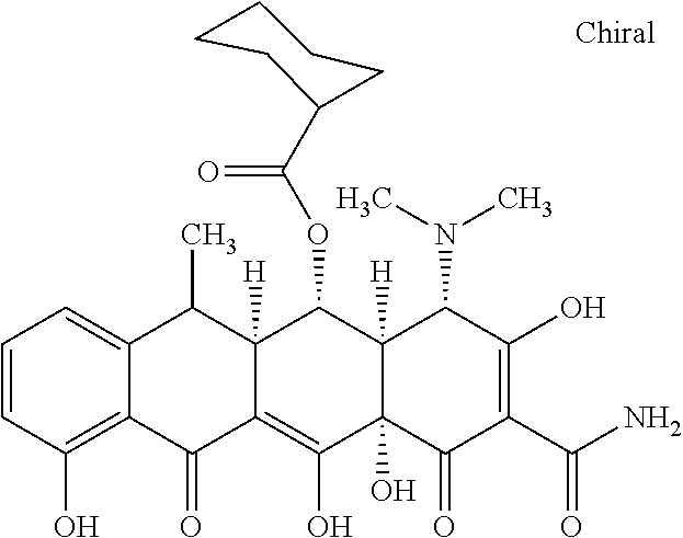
C1=CC(O)=C2C(=C1)C(C)C1([H])C(=C(O)C3(O)C([H])(C1OC(C1CCCCC1)=O)C(N(C)C)C(O)=C(C(N)=O)C3=O)C2=O
